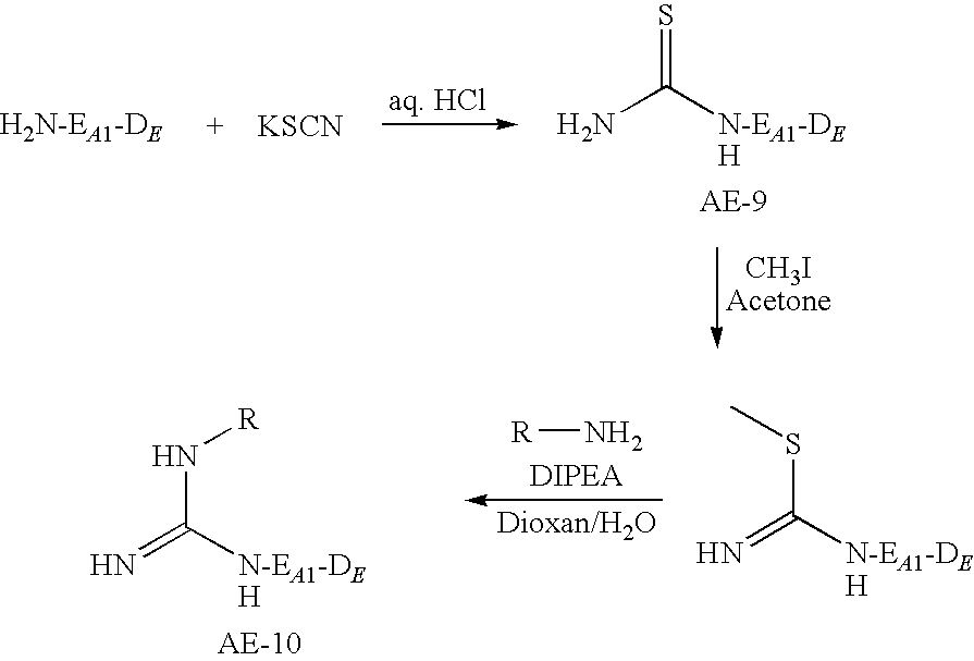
[R]N.N=C([N-EA1-DEH])N[R].N=C([N-EA1-DEH])SC.NC([N-EA1-DEH])=S.[KSCN]
